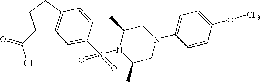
C1(C(=O)O)C2=C(CC1)C=CC(S(N1C(C)CN(C3=CC=C(O[CF3])C=C3)CC1C)(=O)=O)=C2
